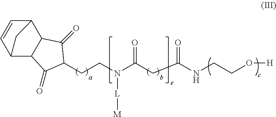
C12C=CC(C3C1C(=O)C(CCN(C(CC(NCCO[H])=O)=O)[L][M])C3=O)C2
